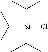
C([Si](C(C)C)(C(C)C)Cl)(C)C
